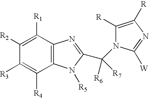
C1([R3])=C([R4])C2=C(C([R1])=C1[R2])N=C(C(N1C([R])=C([R])N=C1[W])([R6])[R7])N2[R5]
